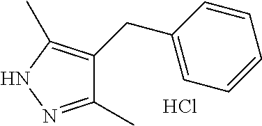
C1(C)=NNC(C)=C1CC1=CC=CC=C1.Cl
